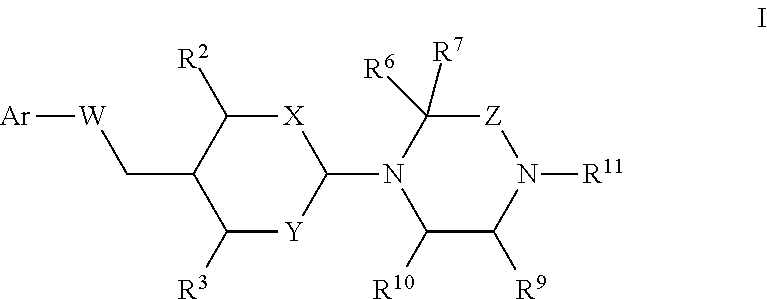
[X]1C([R2])C(C[W][Ar])C([R3])[Y]C1N1C([R10])C([R9])N([R11])[Z]C1([R7])[R6]
